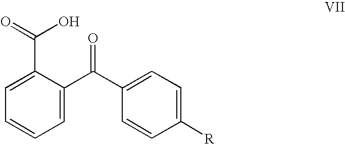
C1=C(C(=O)O)C(C(C2=CC=C([R])C=C2)=O)=CC=C1
